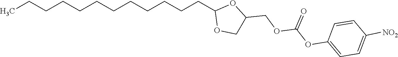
CCCCCCCCCCCCC1OCC(COC(OC2=CC=C([NO2])C=C2)=O)O1
